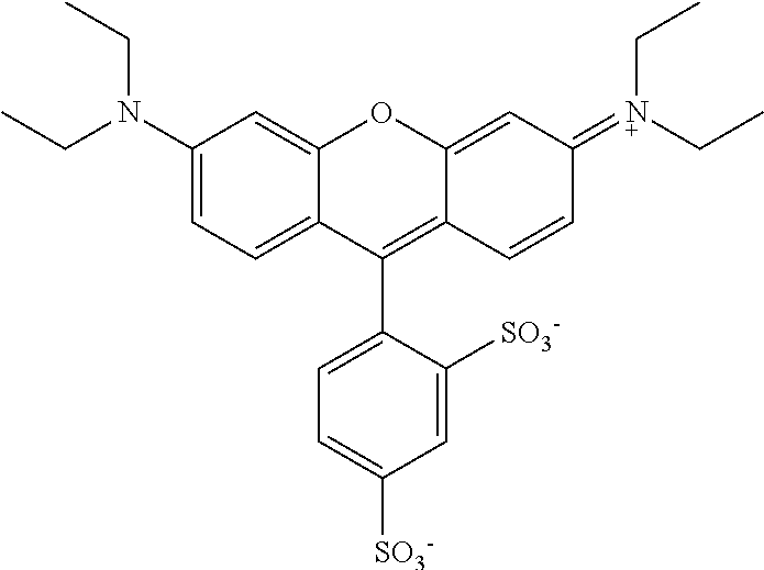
C1(N(CC)CC)=CC=C2C(=C1)OC1=CC(=[N+](CC)CC)C=CC1=C2C1=CC=C([SO3-])C=C1[SO3-]
